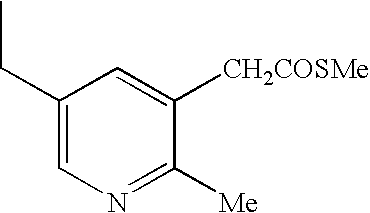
C1(CC)=CN=C([Me])C([CH2COSMe])=C1
